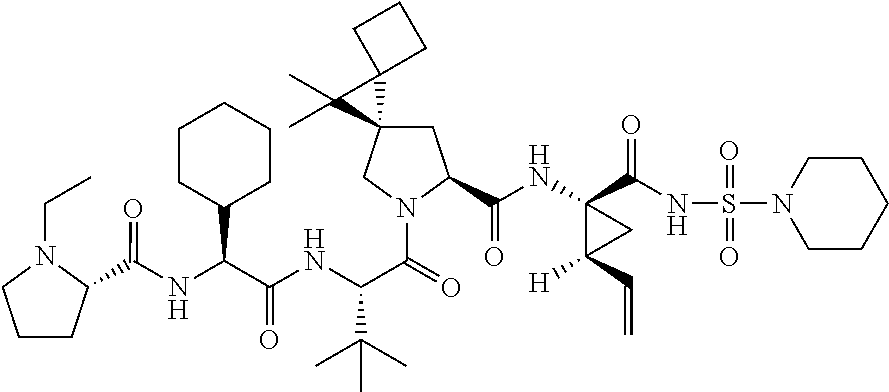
C1CC(C(NC(=O)C2CCCN2CC)C(NC(C(=O)N2C(C(NC3(C(=O)NS(=O)(=O)N4CCCCC4)C(C=C)([H])C3)=O)CC3(C2)C(C)(C)C32CCC2)C(C)(C)C)=O)CCC1
